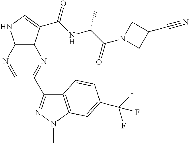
C12=C(N=CC(C3=NN(C)C4=C3C=CC(C(F)(F)F)=C4)=N1)NC=C2C(NC(C(N1CC(C#N)C1)=O)C)=O
